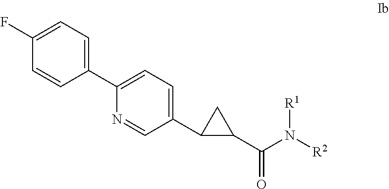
C1(F)=CC=C(C2=CC=C(C3C(C(N([R2])[R1])=O)C3)C=N2)C=C1
